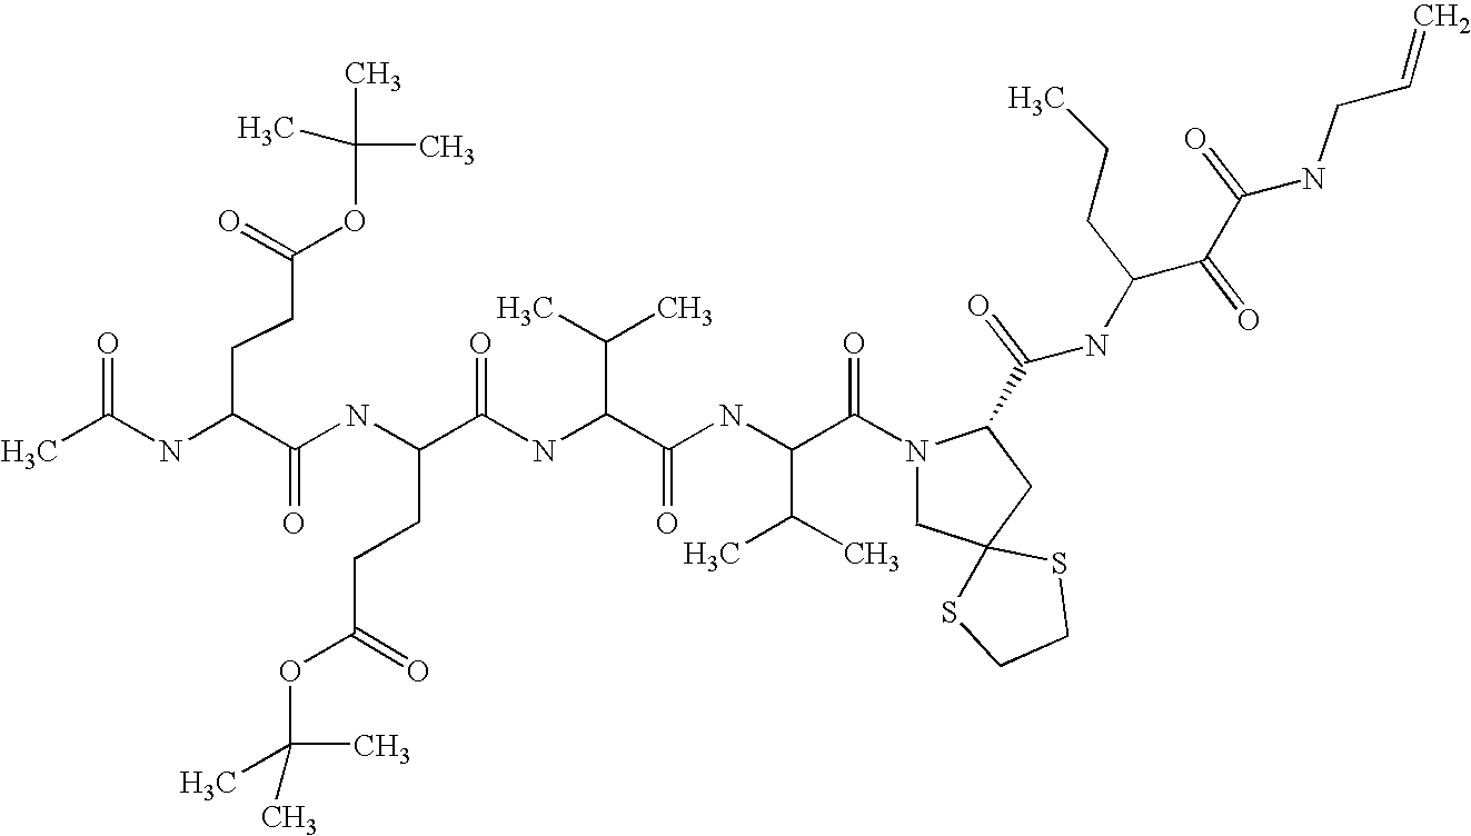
CC(NC(C(NC(C(NC(C(C)C)C(=O)NC(C(C)C)C(=O)N1CC2(CC1C(NC(C(C(NCC=C)=O)=O)CCC)=O)SCCS2)=O)CCC(=O)OC(C)(C)C)=O)CCC(OC(C)(C)C)=O)=O
